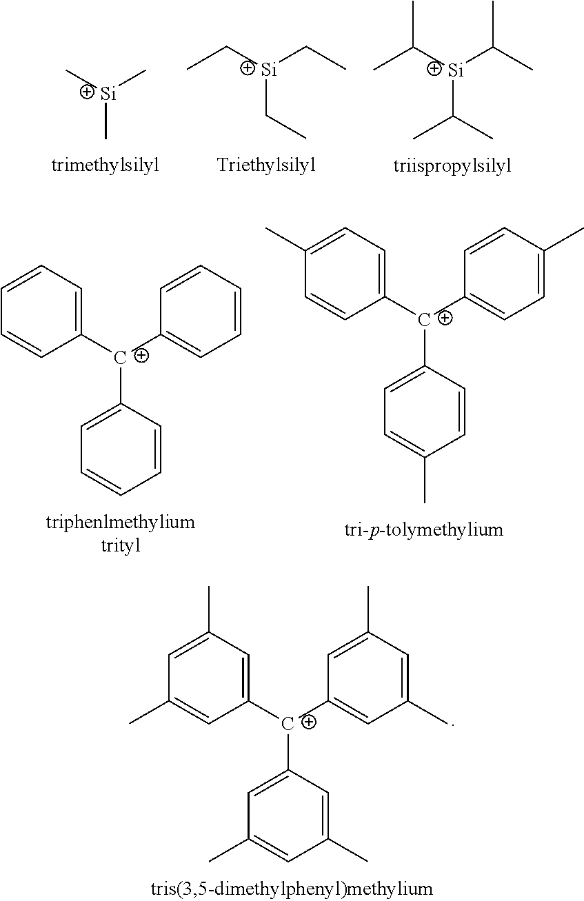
C1=CC=C([C+](C2=CC=CC=C2)C2=CC=CC=C2)C=C1.C1(C)=CC=C([C+](C2=CC=C(C)C=C2)C2=CC=C(C)C=C2)C=C1.C1=C(C)C=C([C+](C2=CC(C)=CC(C)=C2)C2=CC(C)=CC(C)=C2)C=C1C.C[Si](C)C.C([Si](CC)CC)C.C([Si](C(C)C)C(C)C)(C)C
